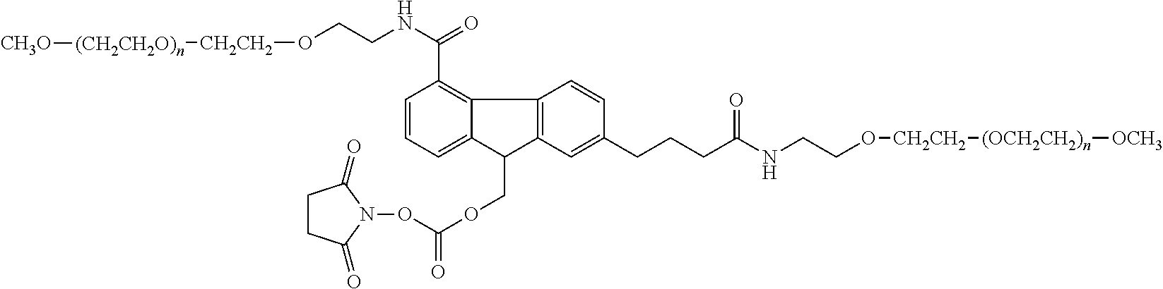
C(NCCO[CH2CH2][(CH2CH2O)n][CH3O])(=O)C1=C2C(=CC=C1)C(COC(ON1C(=O)CCC1=O)=O)C1=C2C=CC(CCCC(NCCO[CH2CH2][(OCH2CH2)n][OCH3])=O)=C1
